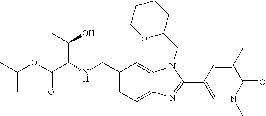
N(CC1=CC=C2C(=C1)N(CC1CCCCO1)C(C1=CN(C)C(=O)C(C)=C1)=N2)C(C(OC(C)C)=O)C(C)O
